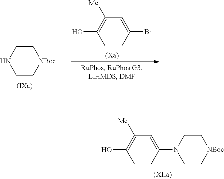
C1CNCC[NBoc]1.C1=CC(Br)=CC([Me])=C1O.C1=CC(N2CC[NBoc]CC2)=CC([Me])=C1O
